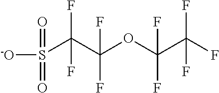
S(C(C(OC(C(F)(F)F)(F)F)(F)F)(F)F)([-O])(=O)=O
